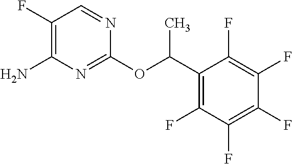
C1(OC(C2=C(F)C(F)=C(F)C(F)=C2F)C)=NC(N)=C(F)C=N1
